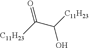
[C11H23]C(C(O)[C11H23])=O
